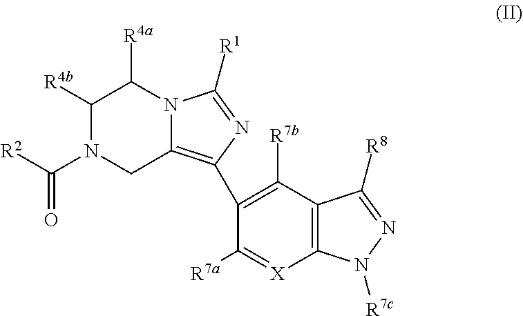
C1([R4b])N(C([R2])=O)CC2=C(C3=C([R7b])C4=C(N([R7c])N=C4[R8])[X]=C3[R7a])N=C([R1])N2C1[R4a]
